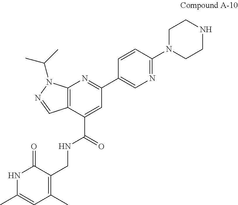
N1C(C)=CC(C)=C(CNC(C2=CC(C3=CN=C(N4CCNCC4)C=C3)=NC3=C2C=NN3C(C)C)=O)C1=O
